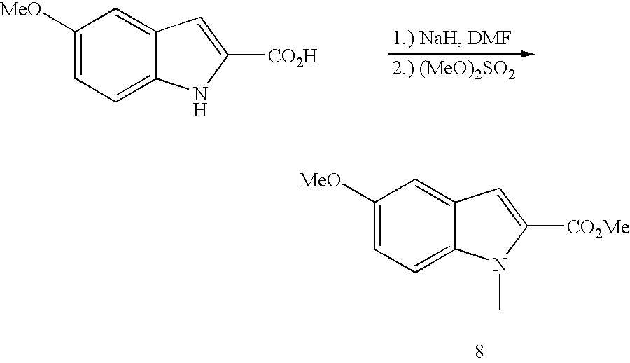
C1=C2C(=CC=C1[MeO])NC([CO2H])=C2.C1=C2C(=CC=C1[MeO])N(C)C([CO2Me])=C2
